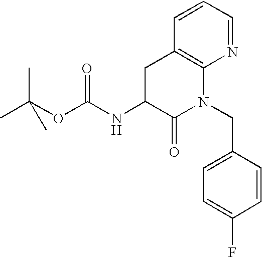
CC(OC(NC1C(=O)N(CC2=CC=C(F)C=C2)C2=C(C1)C=CC=N2)=O)(C)C
